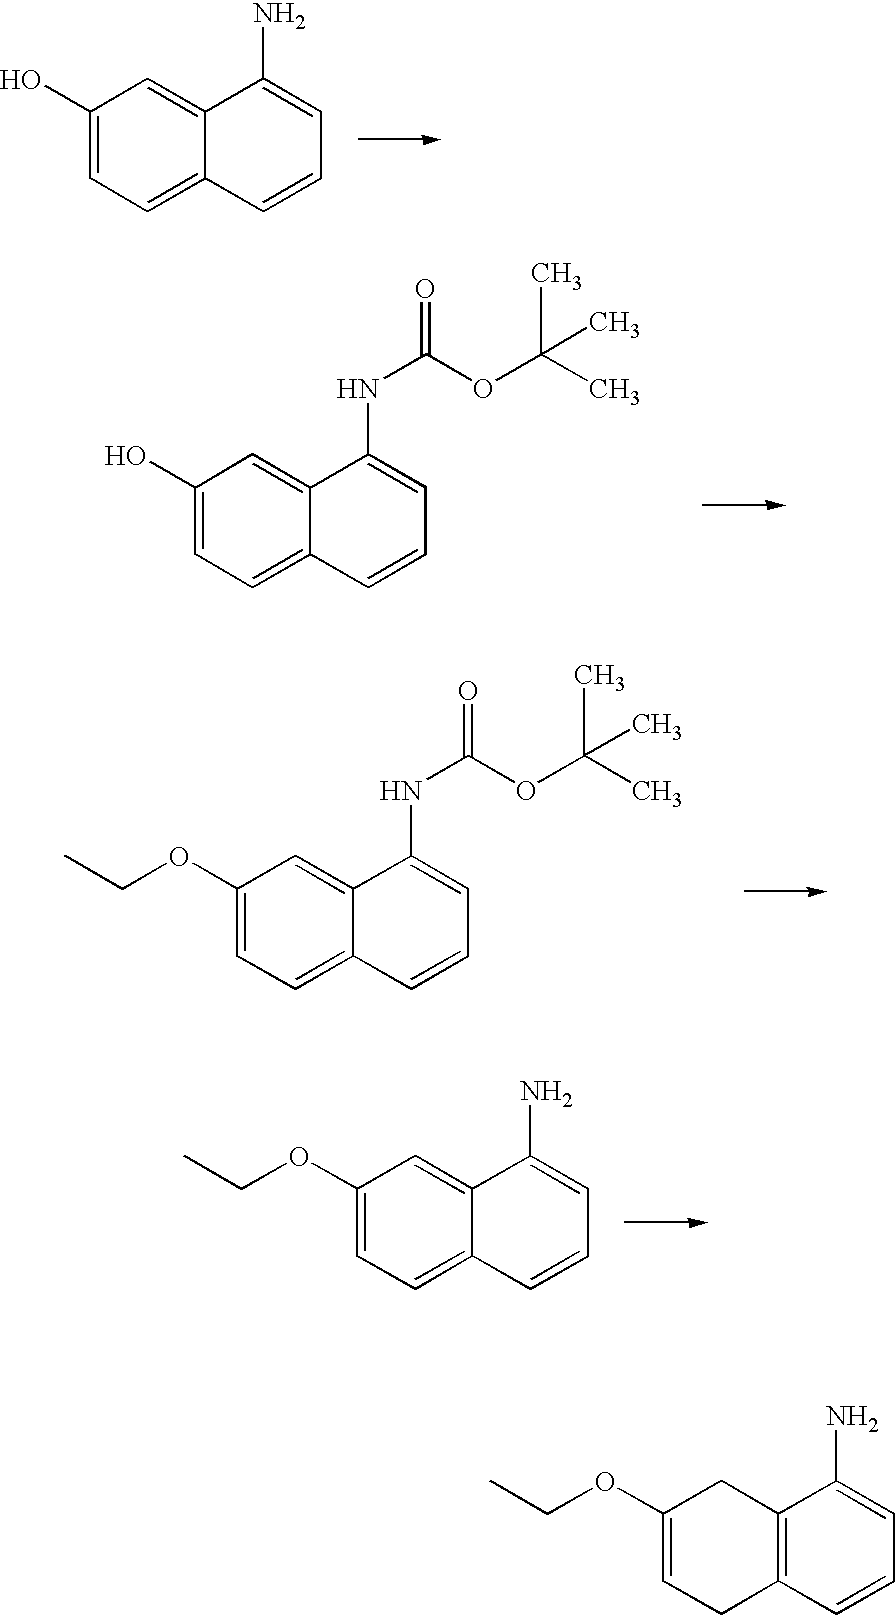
C1(O)=CC=C2C(=C1)C(NC(OC(C)(C)C)=O)=CC=C2.C1(O)=CC=C2C(=C1)C(N)=CC=C2.C1(OCC)=CC=C2C(=C1)C(NC(OC(C)(C)C)=O)=CC=C2.C1(OCC)=CC=C2C(=C1)C(N)=CC=C2.C1(OCC)=CCC2=C(C1)C(N)=CC=C2
